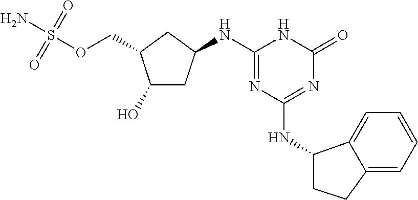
C1(O)CC(NC2=NC(NC3C4=CC=CC=C4CC3)=NC(=O)N2)CC1COS(N)(=O)=O
